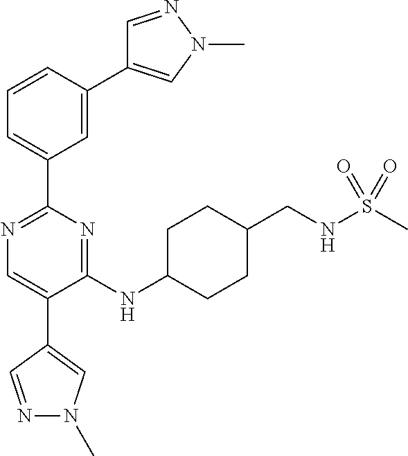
C1=NN(C)C=C1C1=CC(C2=NC=C(C3=CN(C)N=C3)C(NC3CCC(CNS(C)(=O)=O)CC3)=N2)=CC=C1
